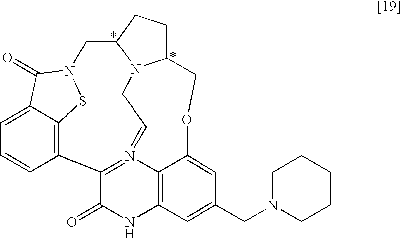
C1=C2C3=C(C=C1)C1=N4=CCN5C(CCC5CN(S3)C2=O)COC2=CC(CN3CCCCC3)=CC(=C42)NC1=O
